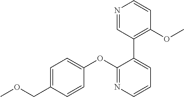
N1=CC(C2=CC=CN=C2OC2=CC=C(COC)C=C2)=C(OC)C=C1
